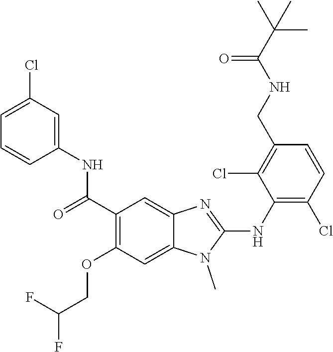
O=C(C1=C(OCC(F)F)C=C2C(=C1)N=C(NC1=C(Cl)C=CC(CNC(C(C)(C)C)=O)=C1Cl)N2C)NC1=CC(Cl)=CC=C1
